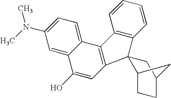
C1=CC=CC2=C1C1(C3=C2C2=CC=C(N(C)C)C=C2C(O)=C3)C2CCC(C1)C2
